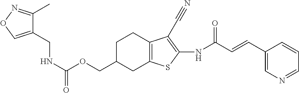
N(C(OCC1CC2=C(CC1)C(C#N)=C(NC(C=CC1=CN=CC=C1)=O)S2)=O)CC1=CON=C1C
